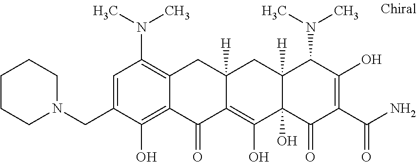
C12([H])C(O)(C(=O)C(C(N)=O)=C(O)C1N(C)C)C(O)=C1C([H])(C2)CC2=C(N(C)C)C=C(CN3CCCCC3)C(O)=C2C1=O
